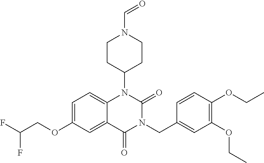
C1=C(OCC(F)F)C=C2C(=C1)N(C1CCN(C=O)CC1)C(=O)N(CC1=CC(OCC)=C(OCC)C=C1)C2=O
